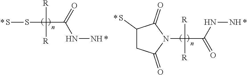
SSC([R])([R])C(=O)NN.C1(S)CC(=O)N(C([R])([R])C(=O)NN)C1=O
